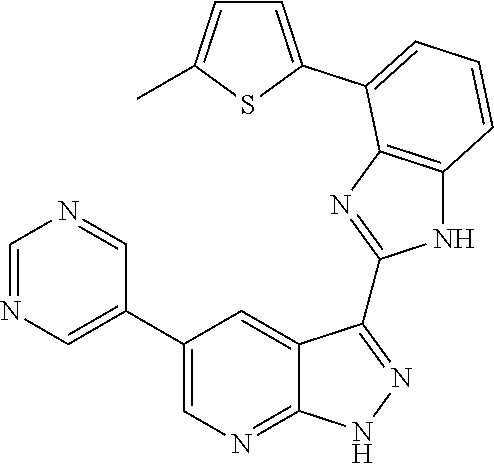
C1=NC=C(C2=CN=C3C(=C2)C(C2=NC4=C(N2)C=CC=C4C2=CC=C(C)S2)=NN3)C=N1
